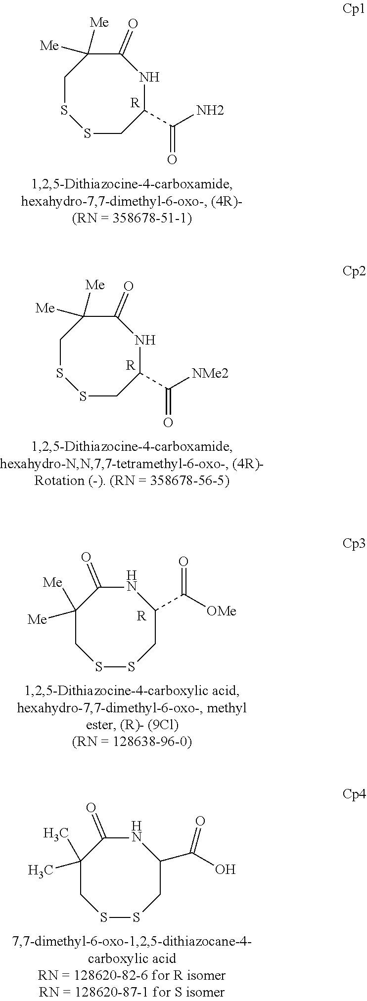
S1CC(C(=O)N)NC(=O)C([Me])([Me])CS1.[R].S1CC(C(=O)[NMe2])NC(=O)C([Me])([Me])CS1.[R].S1SCC(C(=O)[OMe])NC(=O)C([Me])([Me])C1.[R].S1SCC(C(=O)O)NC(=O)C(C)(C)C1
